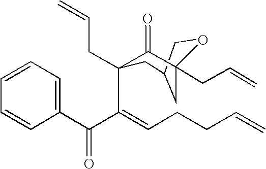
C1(C(=O)C(C2(CC=C)CC3CC(CC=C)(OC3)C2=O)=CCCC=C)=CC=CC=C1
